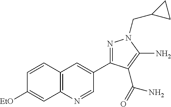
C1=CC2=C(C=C1[EtO])N=CC(C1=NN(CC3CC3)C(N)=C1C(N)=O)=C2
